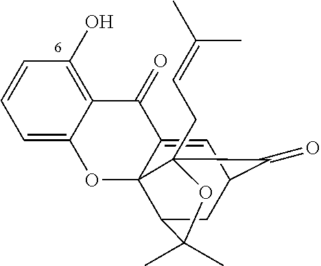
C1=C2C(=C(O)C=C1)C(=O)C1=CC3CC4C1(O2)C(CC=C(C)C)(C3=O)OC4(C)C
